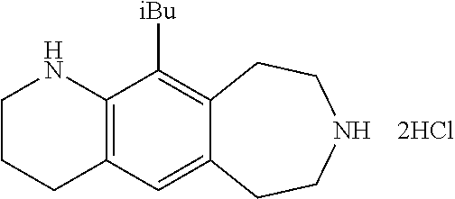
C1CCC2=C(N1)C([iBu])=C1C(=C2)CCNCC1
